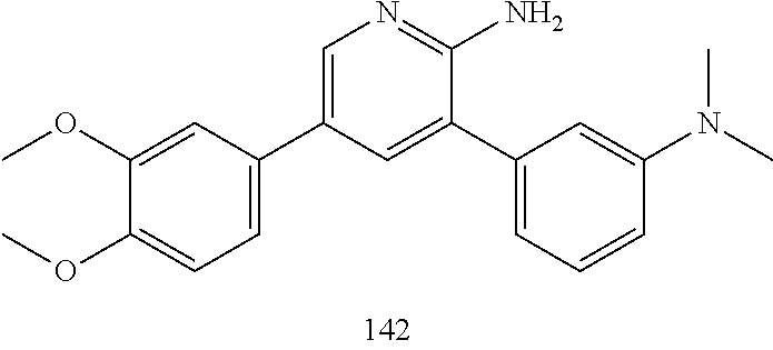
CN(C1=CC(C2=CC(C3=CC=C(OC)C(OC)=C3)=CN=C2N)=CC=C1)C
